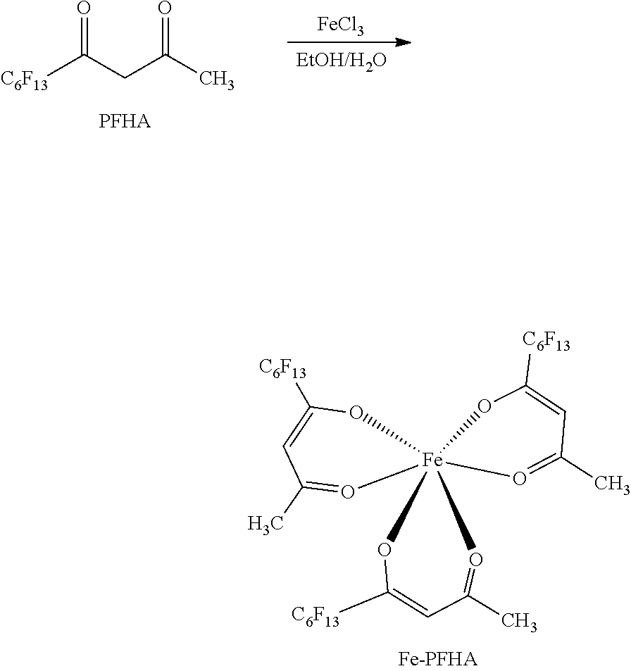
O=C([C6F13])CC(=O)C.[FeCl3].O1[Fe]23(OC([C6F13])=CC(C)=O2)(OC([C6F13])=CC(C)=O3)O=C(C)C=C1[C6F13]
